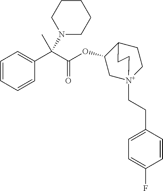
C1=CC=CC(C(C(OC2C[N+]3(CCC4=CC=C(F)C=C4)CCC2CC3)=O)(C)N2CCCCC2)=C1
